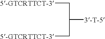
C([5-GTCRTTCT-3])C(C[5-GTCRTTCT-3])[3-T-5]
